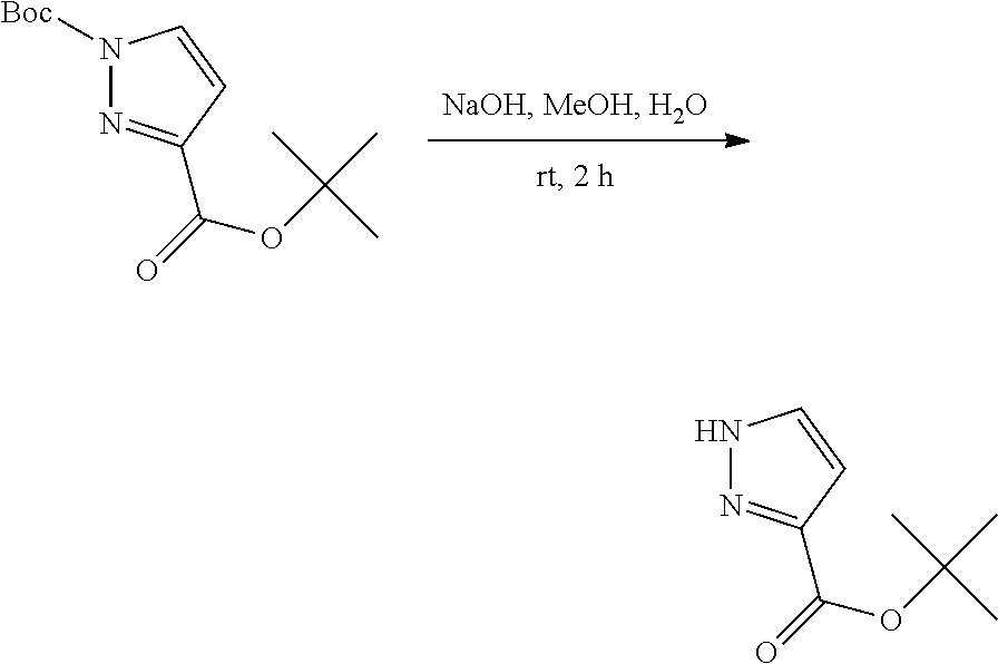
C(C1=NN([Boc])C=C1)(OC(C)(C)C)=O.C(C1=NNC=C1)(OC(C)(C)C)=O
